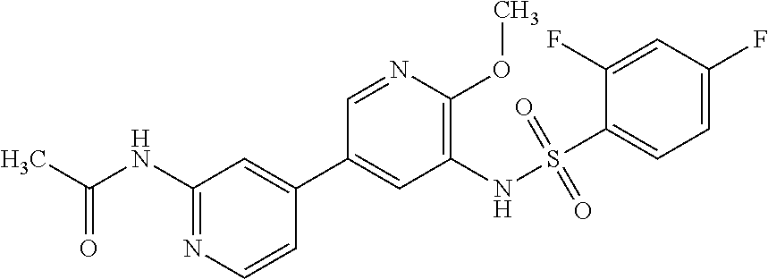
C1(NC(C)=O)=NC=CC(C2=CC(NS(=O)(=O)C3=CC=C(F)C=C3F)=C(OC)N=C2)=C1
